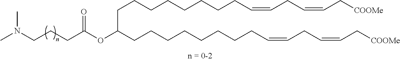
C(CCCCCC=CCC=CC[COOMe])CCC(CCCCCCCCC=CCC=CC[COOMe])OC(CCCN(C)C)=O
